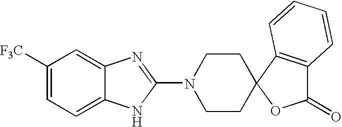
C1([F3C])=CC=C2C(=C1)N=C(N1CCC3(CC1)C1=C(C(=O)O3)C=CC=C1)N2
